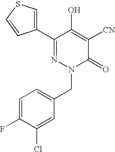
C1(C2=CSC=C2)=NN(CC2=CC=C(F)C(Cl)=C2)C(=O)C([CN])=C1O
